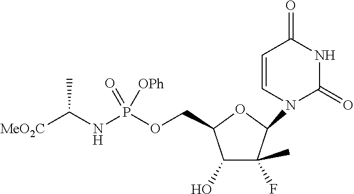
C1(O)C(F)(C)C(N2C(=O)NC(=O)C=C2)OC1COP(NC([MeO2C])C)(=O)[OPh]
